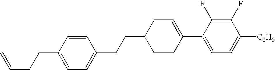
C1(F)=C(F)C(C2=CCC(CCC3=CC=C(CCC=C)C=C3)CC2)=CC=C1[C2H5]
